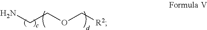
NCCOC[R2]
